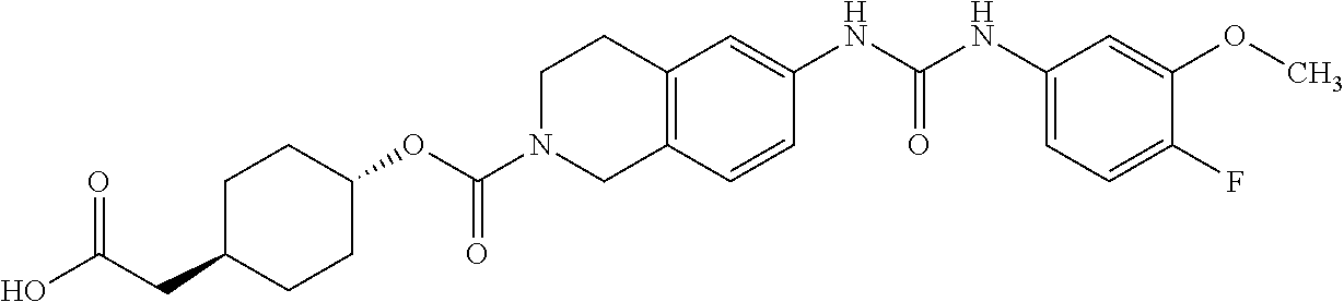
C1C(CC(O)=O)CCC(OC(N2CC3=C(CC2)C=C(NC(NC2=CC=C(F)C(OC)=C2)=O)C=C3)=O)C1
